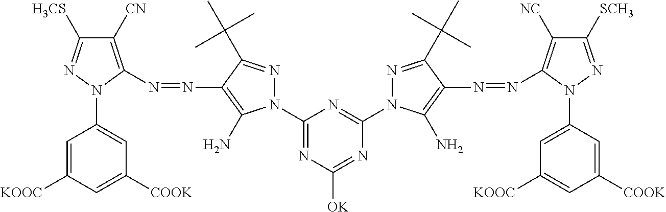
C1(N2N=C([H3CS])C([CN])=C2N=NC2=C(N)N(C3=NC([OK])=NC(N4N=C(C(C)(C)C)C(N=NC5=C([NC])C([SCH3])=NN5C5=CC([KOOC])=CC([COOK])=C5)=C4N)=N3)N=C2C(C)(C)C)=CC([COOK])=CC([KOOC])=C1
